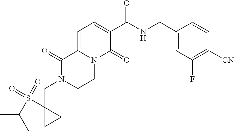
C(N1CCN2C(=CC=C(C(NCC3=CC(F)=C([CN])C=C3)=O)C2=O)C1=O)C1(S(=O)(=O)C(C)C)CC1
